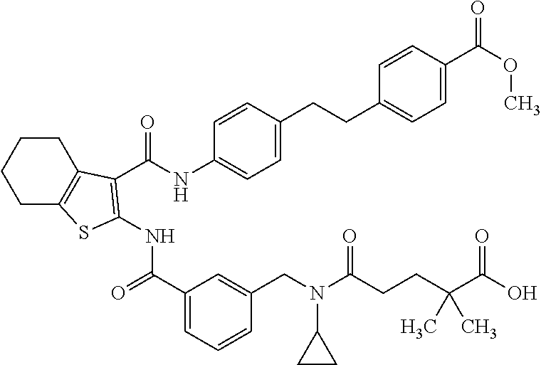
C1(C(=O)NC2=C(C(NC3=CC=C(CCC4=CC=C(C(OC)=O)C=C4)C=C3)=O)C3=C(CCCC3)S2)=CC=CC(CN(C2CC2)C(CCC(C(O)=O)(C)C)=O)=C1
